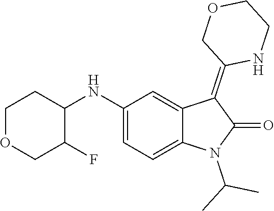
C1(NC2CCOCC2F)=CC=C2C(=C1)C(=C1NCCOC1)C(=O)N2C(C)C
